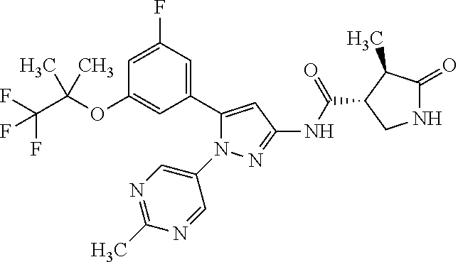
N1C(=O)C(C)C(C(NC2=NN(C3=CN=C(C)N=C3)C(C3=CC(F)=CC(OC(C(F)(F)F)(C)C)=C3)=C2)=O)C1
